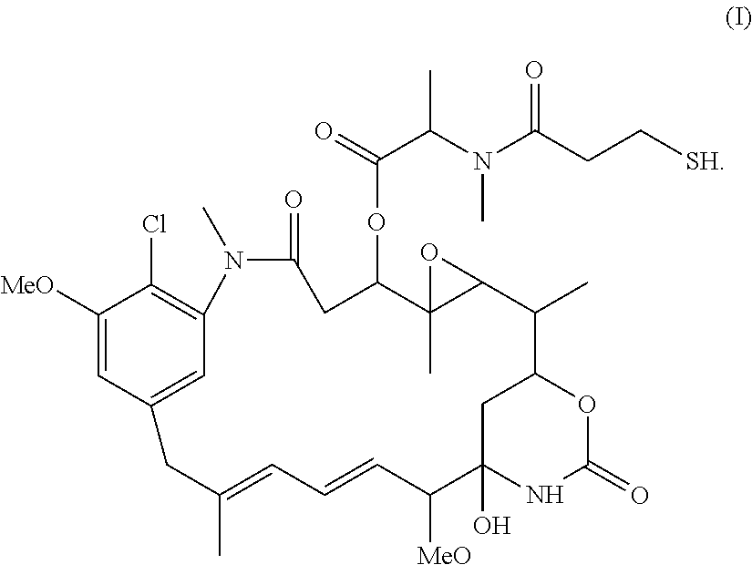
C1C2(O)NC(=O)OC1C(C)C1C(C)(C(OC(C(N(C(CC[SH])=O)C)C)=O)CC(=O)N(C)C3=C(Cl)C([MeO])=CC(=C3)CC(C)=CC=CC2[MeO])O1
